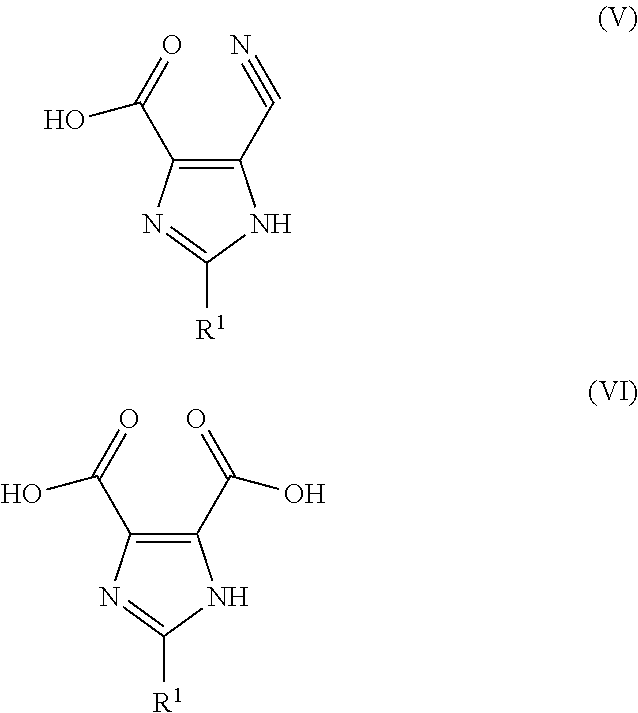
C1(C#N)=C(C(=O)O)N=C([R1])N1.C1(C(=O)O)=C(C(=O)O)N=C([R1])N1
